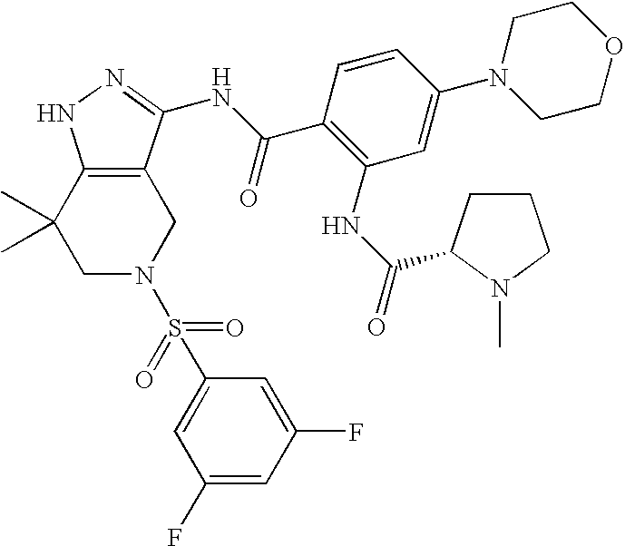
C1N(S(=O)(=O)C2=CC(F)=CC(F)=C2)CC2=C(C1(C)C)NN=C2NC(C1=C(NC(=O)C2CCCN2C)C=C(N2CCOCC2)C=C1)=O
